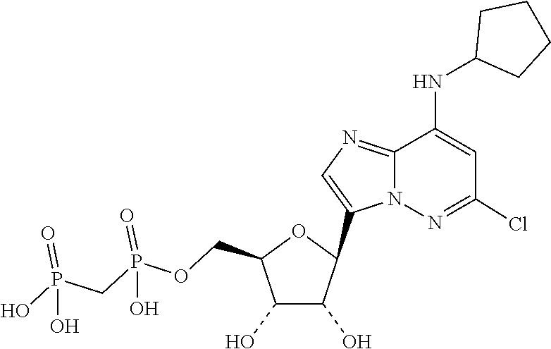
C1(C2C(O)C(O)C(COP(=O)(O)CP(=O)(O)O)O2)=CN=C2C(NC3CCCC3)=CC(Cl)=NN12
